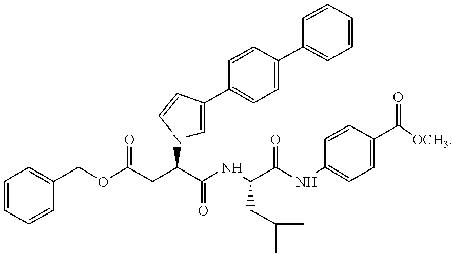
C(CC(C(NC(C(NC1=CC=C(C([OCH3])=O)C=C1)=O)CC(C)C)=O)N1C=C(C2=CC=C(C3=CC=CC=C3)C=C2)C=C1)(=O)OCC1=CC=CC=C1
